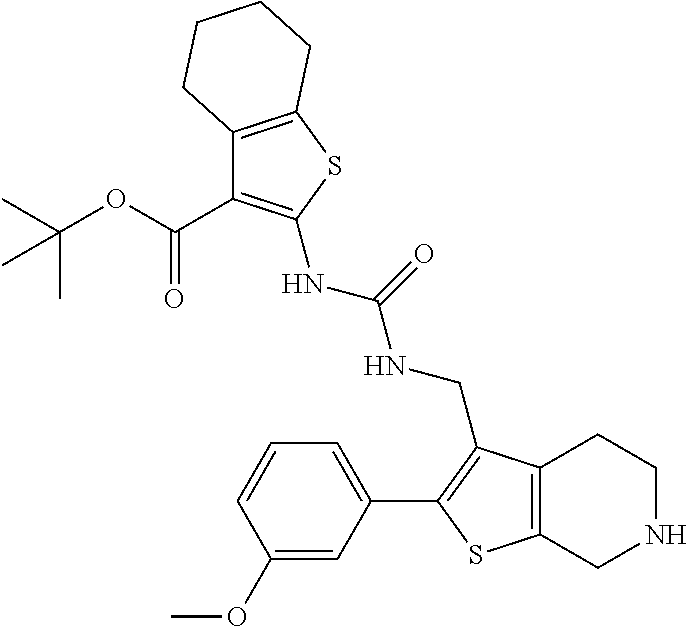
C12=C(SC(NC(NCC3=C(C4=CC=CC(OC)=C4)SC4=C3CCNC4)=O)=C1C(=O)OC(C)(C)C)CCCC2
